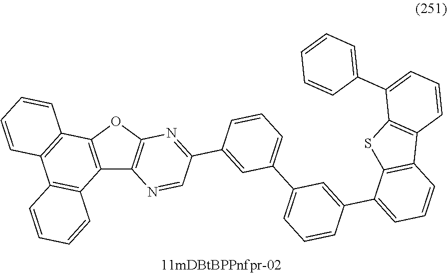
C12=C(OC3=C1N=CC(C1=CC(C4=CC=CC(C5=CC=CC6=C5SC5=C6C=CC=C5C5=CC=CC=C5)=C4)=CC=C1)=N3)C1=C(C3=C2C=CC=C3)C=CC=C1
